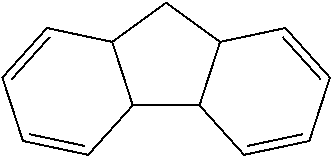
C12C3C(CC1C=CC=C2)C=CC=C3
